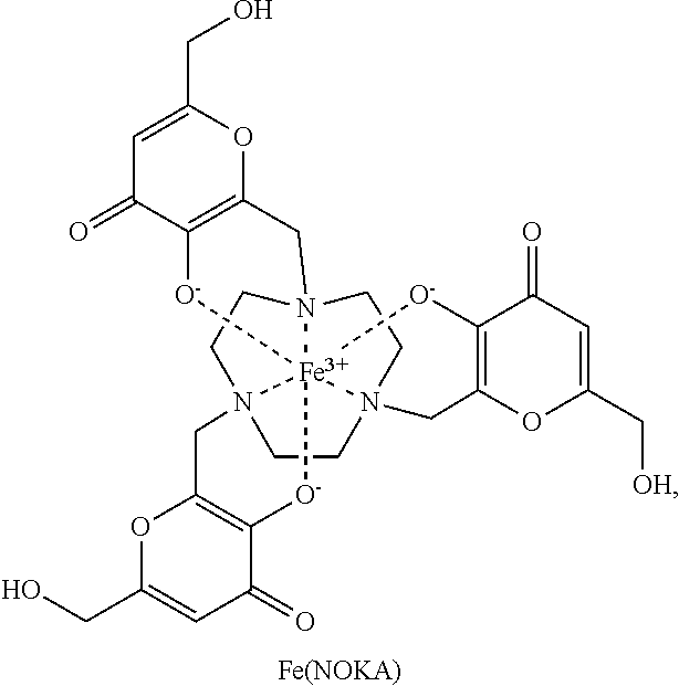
[Fe(NOKA)].C1CN23CCN45CCN16[Fe]24([O-]C1=C(OC(CO)=CC1=O)C6)([O-]C1=C(C3)OC(C[OH])=CC1=O)[O-]C1=C(OC(CO)=CC1=O)C5
